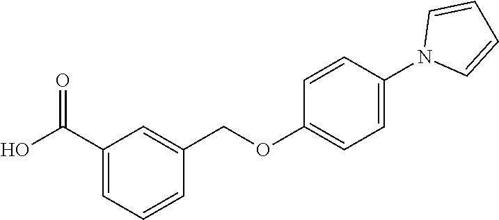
OC(C1=CC=CC(COC2=CC=C(N3C=CC=C3)C=C2)=C1)=O
